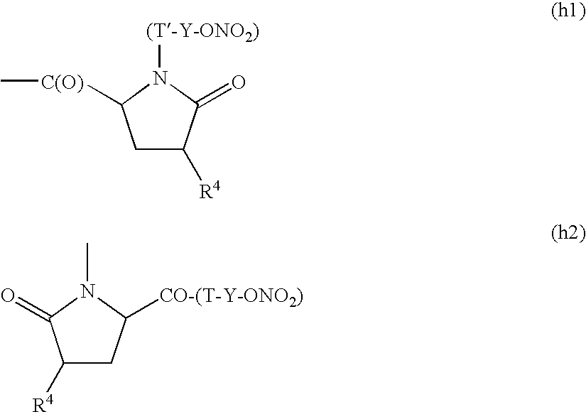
C1C([R4])C(=O)N([(T-Y-ONO2)])C1[C(O)]C.C1([R4])CC([CO-(T-Y-ONO2)])N(C)C1=O
